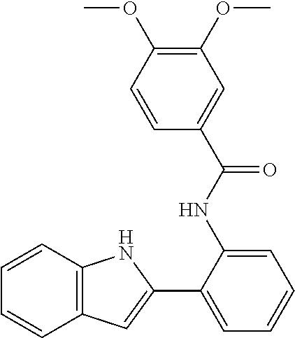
C1(C2=CC3=C(N2)C=CC=C3)=CC=CC=C1NC(C1=CC(OC)=C(OC)C=C1)=O
